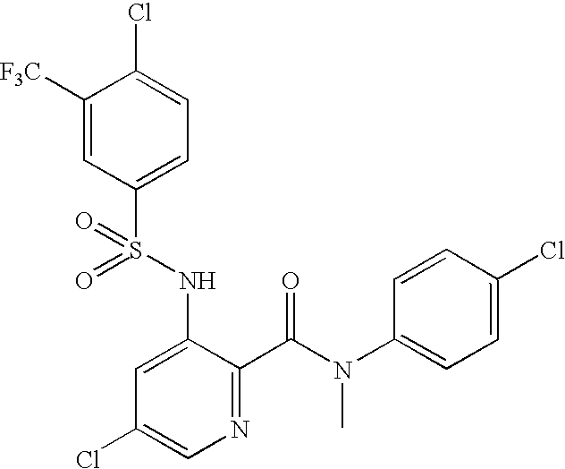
C1([F3C])=CC(S(NC2=CC(Cl)=CN=C2C(=O)N(C2=CC=C(Cl)C=C2)C)(=O)=O)=CC=C1Cl
